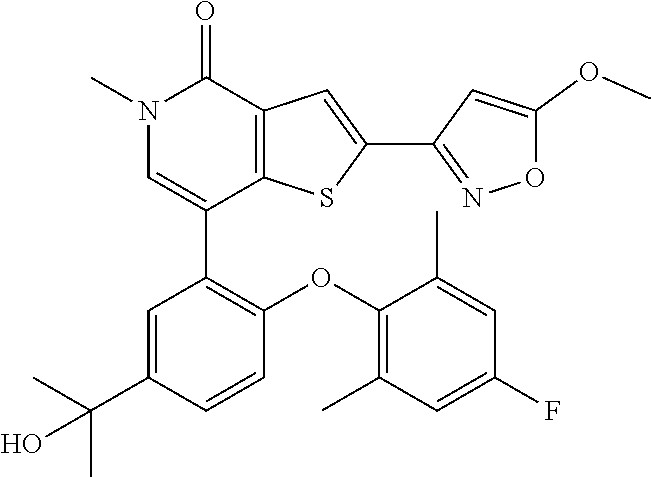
N1(C)C=C(C2=C(OC3=C(C)C=C(F)C=C3C)C=CC(C(C)(C)O)=C2)C2=C(C1=O)C=C(C1=NOC(OC)=C1)S2
